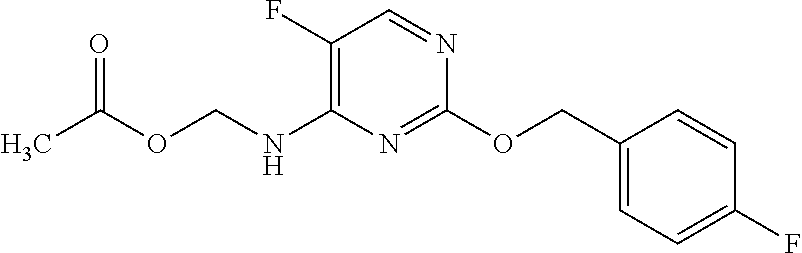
C1(F)=C(NCOC(C)=O)N=C(OCC2=CC=C(F)C=C2)N=C1
